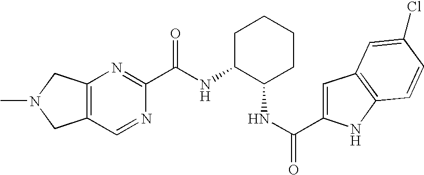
N(C1C(NC(=O)C2=CC3=C(N2)C=CC(Cl)=C3)CCCC1)C(C1=NC2=C(C=N1)CN(C)C2)=O
